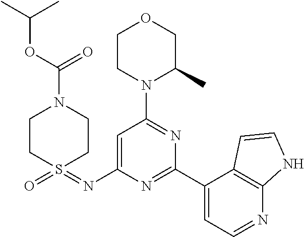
O1CCN(C2=NC(C3=CC=NC4=C3C=CN4)=NC(N=S3(=O)CCN(C(=O)OC(C)C)CC3)=C2)C(C)C1
